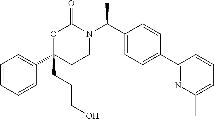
C1=CC=CC(C2(CCCO)CCN(C(C3=CC=C(C4=NC(C)=CC=C4)C=C3)C)C(=O)O2)=C1
